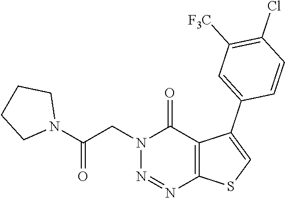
N1=NC2=C(C(=O)N1CC(N1CCCC1)=O)C(C1=CC([F3C])=C(Cl)C=C1)=CS2
